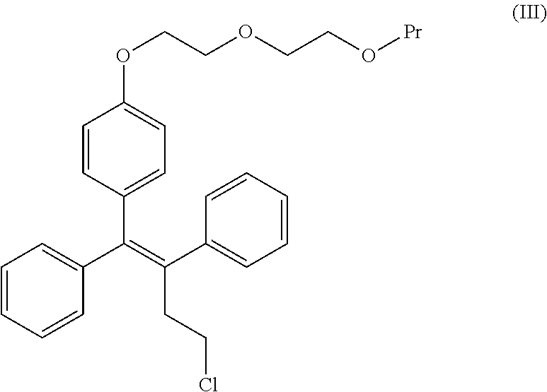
C1=CC(C(C2=CC=CC=C2)=C(CCCl)C2=CC=CC=C2)=CC=C1OCCOCCO[Pr]
